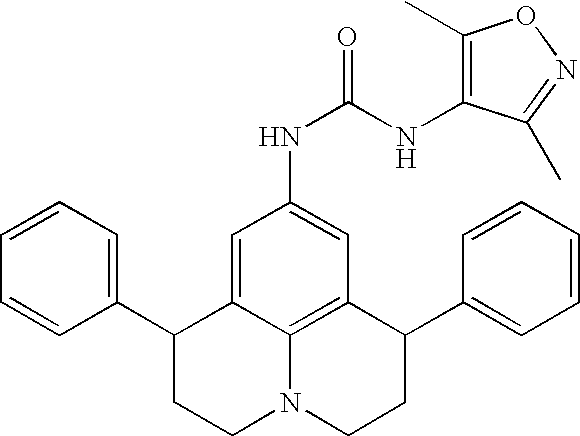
C1=CC=C(C2CCN3C4=C(C(C5=CC=CC=C5)CC3)C=C(NC(=O)NC3=C(C)ON=C3C)C=C24)C=C1
